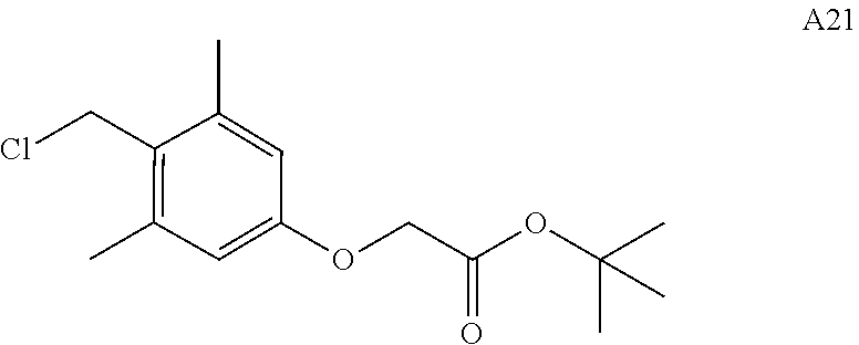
C1=C(C)C(CCl)=C(C)C=C1OCC(=O)OC(C)(C)C
